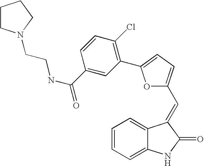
C1=CC=C2C(=C1)C(=CC1=CC=C(C3=C(Cl)C=CC(C(NCCN4CCCC4)=O)=C3)O1)C(=O)N2
